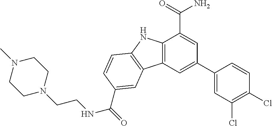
C12=C(C=C(C3=CC(Cl)=C(Cl)C=C3)C=C1C(=O)N)C1=C(N2)C=CC(C(=O)NCCN2CCN(C)CC2)=C1
